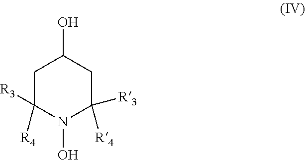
C1C([R3])([R4])N(O)C([R3])([R4])CC1O
